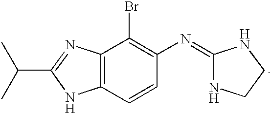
C12=C(N=C(C(C)C)N1)C(Br)=C(N=C1NCCN1)C=C2
